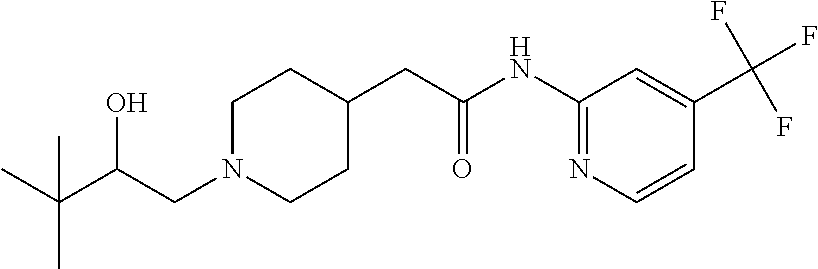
C1N(CC(C(C)(C)C)O)CCC(CC(NC2=NC=CC(C(F)(F)F)=C2)=O)C1
